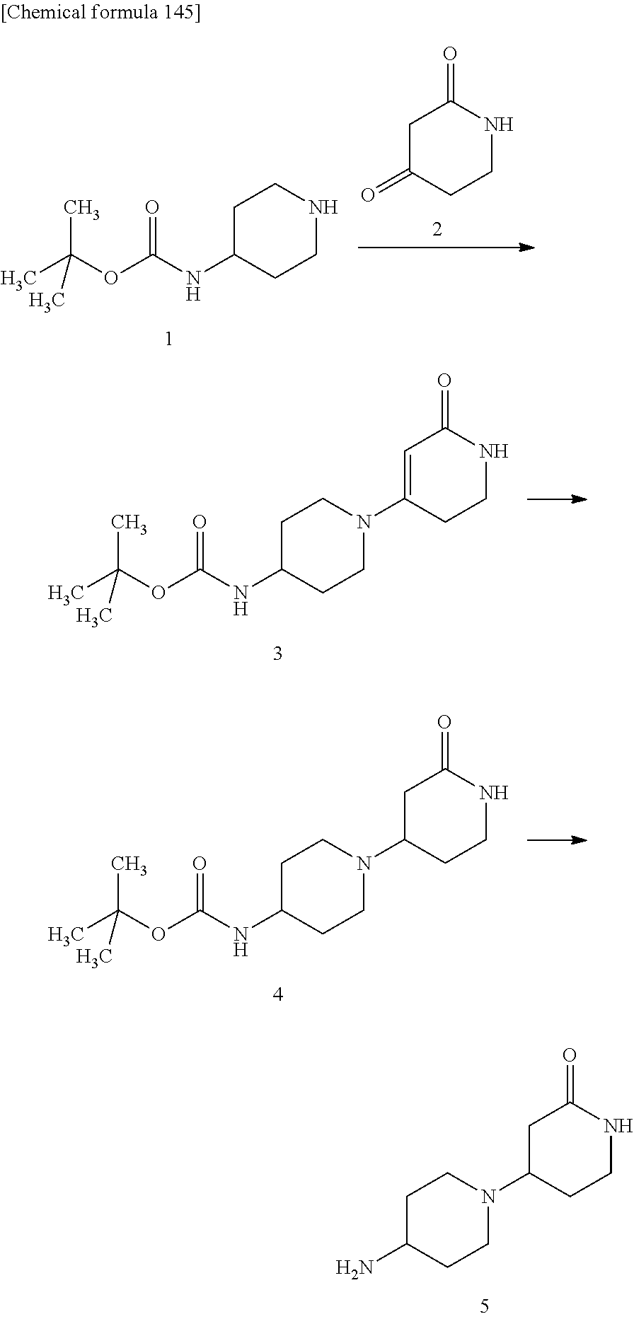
C1C(NC(OC(C)(C)C)=O)CCN(C2=CC(=O)NCC2)C1.C1C(NC(OC(C)(C)C)=O)CCNC1.C1C(=O)CCNC1=O.C1C(NC(OC(C)(C)C)=O)CCN(C2CCNC(=O)C2)C1.C1C(N)CCN(C2CCNC(=O)C2)C1
